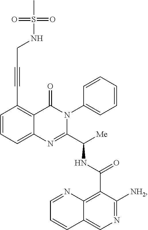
C(C1=C2C(=CC=C1)N=C(C([Me])NC(C1=C3C(=CN=C1[NH2])C=CC=N3)=O)N(C1=CC=CC=C1)C2=O)#CCNS(=O)(=O)C
